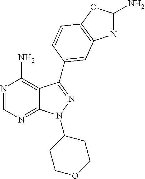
N1=CN=C2C(=C1N)C(C1=CC3=C(OC(N)=N3)C=C1)=NN2C1CCOCC1
